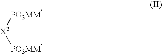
[X2]([PO3MM])[PO3MM]
